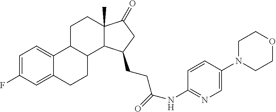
C1=C(F)C=C2C(=C1)C1C(CC2)C2C(C)(CC1)C(=O)CC2CCC(NC1=NC=C(N2CCOCC2)C=C1)=O
